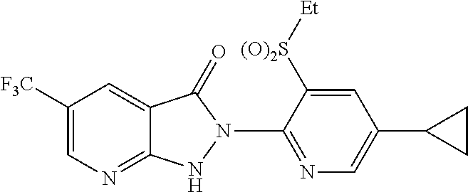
C1([F3C])=CN=C2C(=C1)C(=O)N(C1=NC=C(C3CC3)C=C1[(O)2S][Et])N2
